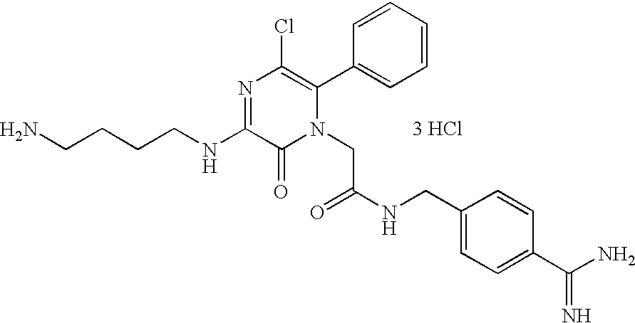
[3 HCl].C(CCNC1=NC(Cl)=C(C2=CC=CC=C2)N(CC(NCC2=CC=C(C(N)=N)C=C2)=O)C1=O)CN
